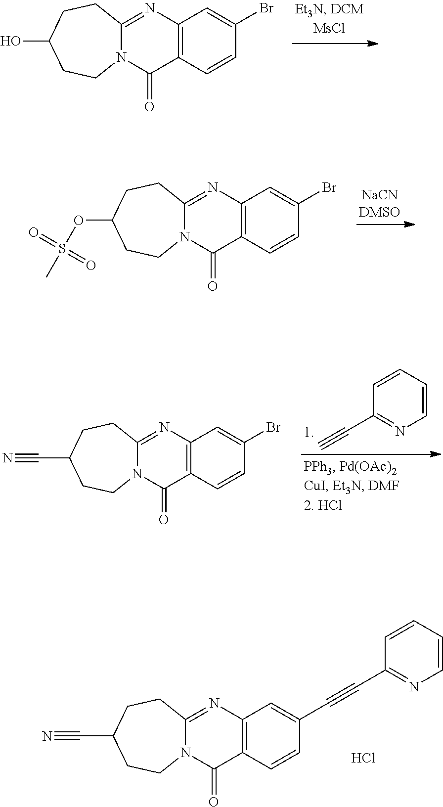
N12C(=NC3=C(C1=O)C=CC(Br)=C3)CCC(O)CC2.N12C(=NC3=C(C1=O)C=CC(Br)=C3)CCC(OS(C)(=O)=O)CC2.C1=CC=CC(C#C)=N1.N12C(=NC3=C(C1=O)C=CC(Br)=C3)CCC(C#N)CC2.N12C(=NC3=C(C1=O)C=CC(C#CC1=NC=CC=C1)=C3)CCC(C#N)CC2.Cl
